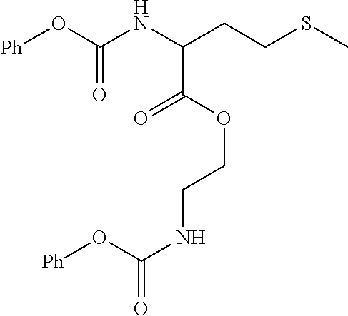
[Ph]OC(NC(CCSC)C(OCCNC(O[Ph])=O)=O)=O
